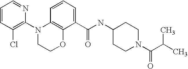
C1=CC(Cl)=C(N2CCOC3=C2C=CC=C3C(NC2CCN(C(C(C)C)=O)CC2)=O)N=C1
